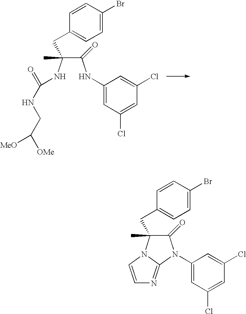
C1=CC(Br)=CC=C1CC(C(NC1=CC(Cl)=CC(Cl)=C1)=O)(NC(=O)NCC([OMe])[MeO])C.C1=CC(Br)=CC=C1CC1(C)C(=O)N(C2=CC(Cl)=CC(Cl)=C2)C2=NC=CN12
